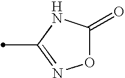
O1C(=O)NC(C)=N1
